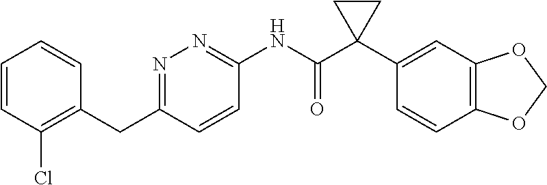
C1=CC(Cl)=C(CC2=NN=C(NC(C3(C4=CC5=C(C=C4)OCO5)CC3)=O)C=C2)C=C1
